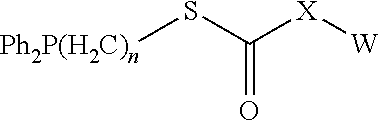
O=C(S[Ph2P(H2C)n])[X][W]
